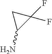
NC1C(F)(F)C1
